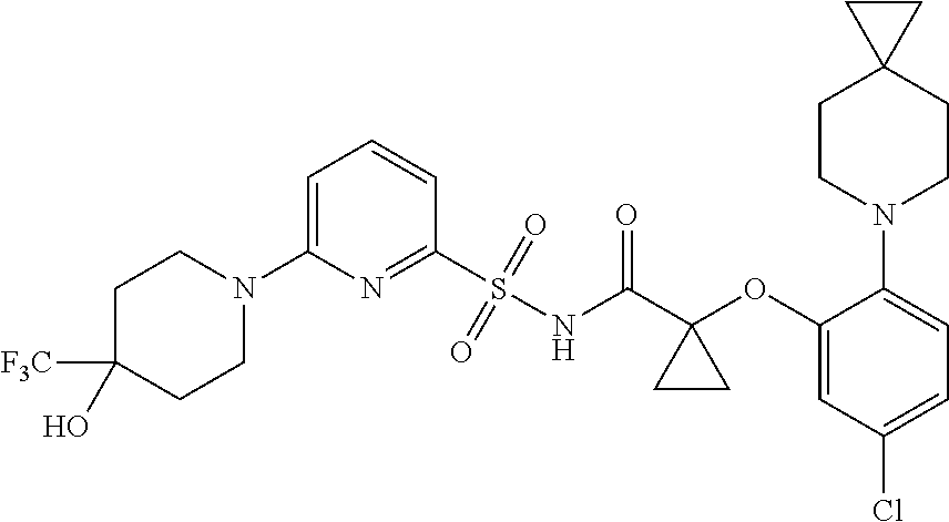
C1=C(N2CCC([F3C])(O)CC2)N=C(S(NC(C2(OC3=CC(Cl)=CC=C3N3CCC4(CC3)CC4)CC2)=O)(=O)=O)C=C1
